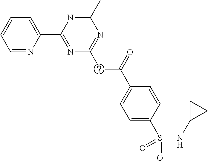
C1=NC(C2=NC(CC(C3=CC=C(S(NC4CC4)(=O)=O)C=C3)=O)=NC(C)=N2)=CC=C1
